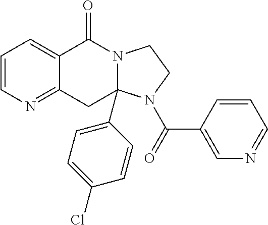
C1=CN=C2C(=C1)C(=O)N1C(C3=CC=C(Cl)C=C3)(C2)N(C(=O)C2=CN=CC=C2)CC1
